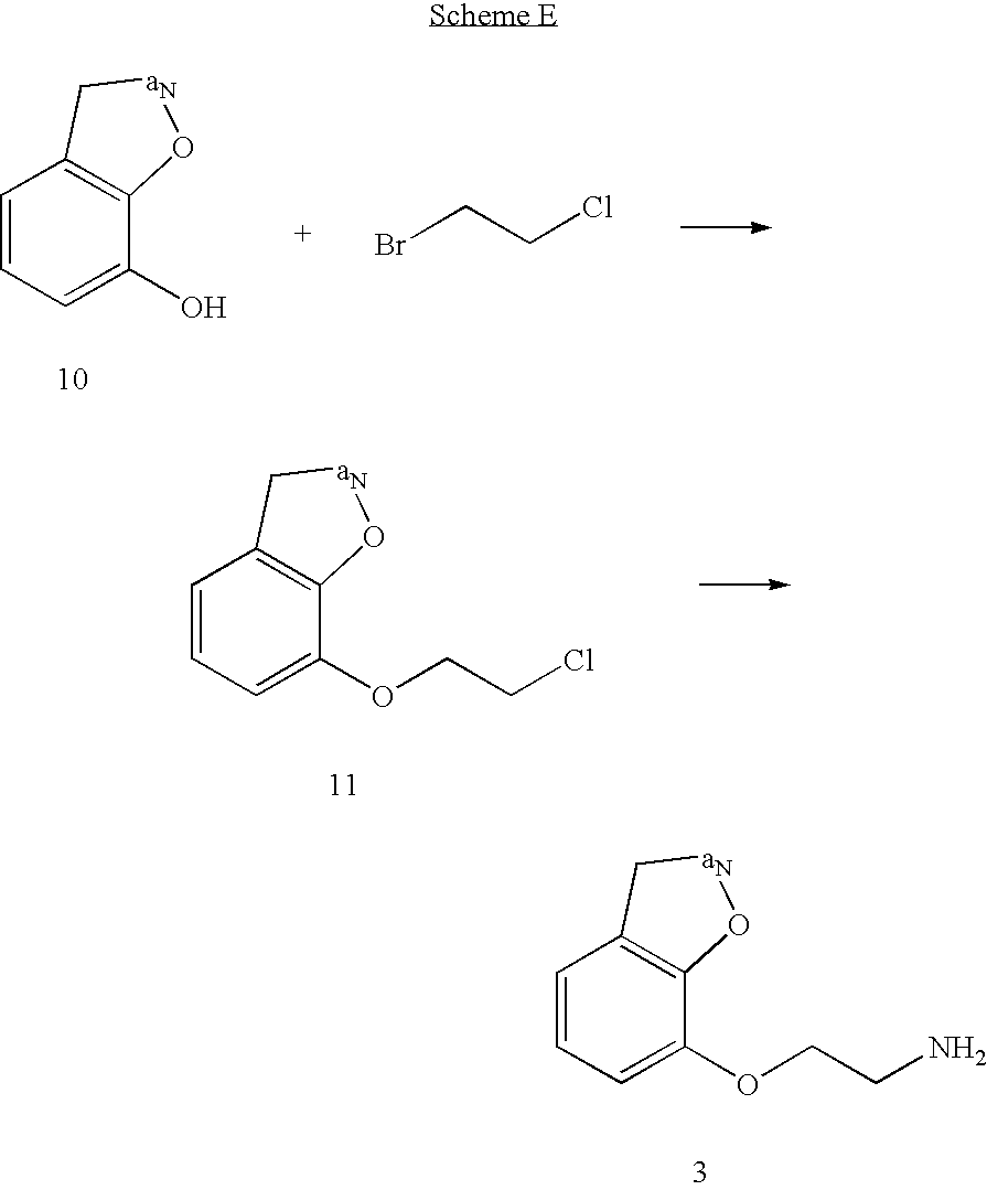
C1=CC=C(O)C2=C1C[aN]O2.BrCCCl.C1=CC=C(OCCCl)C2=C1C[aN]O2.C1=CC=C(OCCN)C2=C1C[aN]O2
